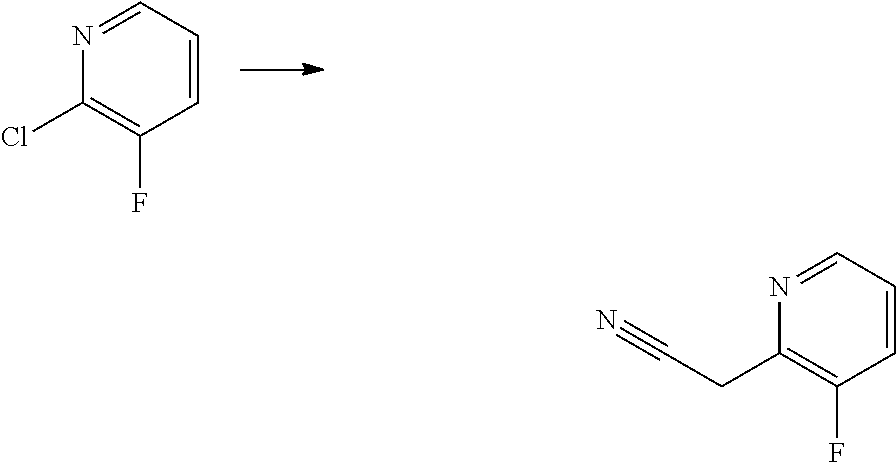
C1(Cl)=C(F)C=CC=N1.C1(CC#N)=C(F)C=CC=N1
